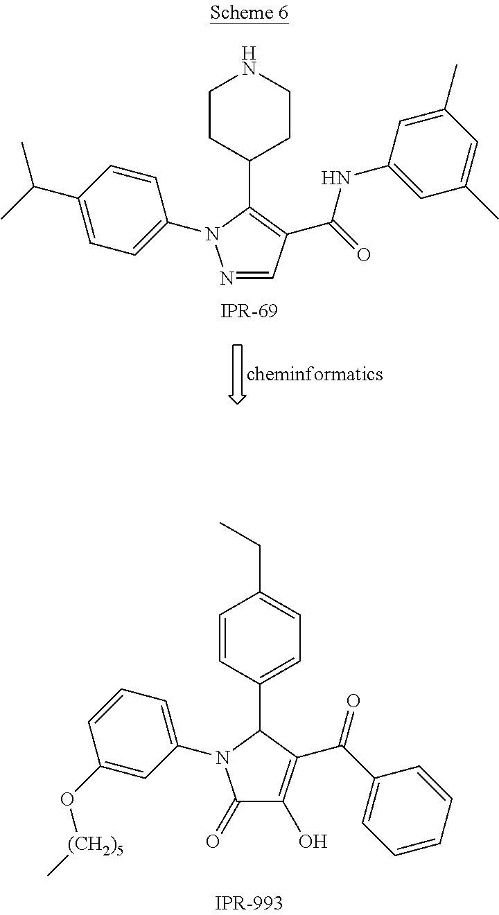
C1(=O)C(O)=C(C(C2=CC=CC=C2)=O)C(C2=CC=C(CC)C=C2)N1C1=CC=CC(O[(CH2)5]C)=C1.N1=CC(C(NC2=CC(C)=CC(C)=C2)=O)=C(C2CCNCC2)N1C1=CC=C(C(C)C)C=C1
